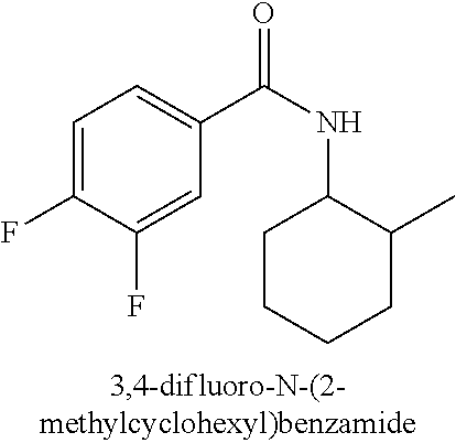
C1=C(F)C(F)=CC(C(=O)NC2CCCCC2C)=C1
